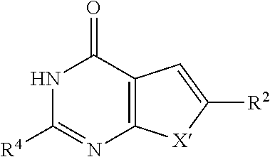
N1C([R4])=NC2=C(C1=O)C=C([R2])[X]2
